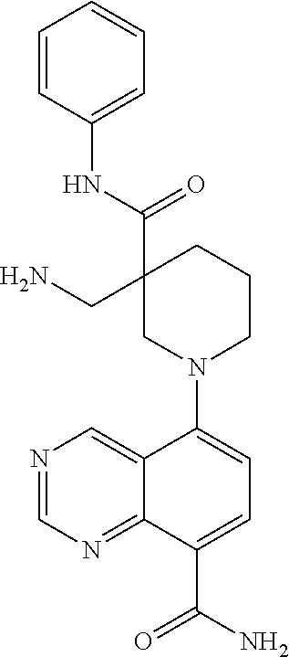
N1=CN=C2C(=C1)C(N1CCCC(C(NC3=CC=CC=C3)=O)(CN)C1)=CC=C2C(N)=O
